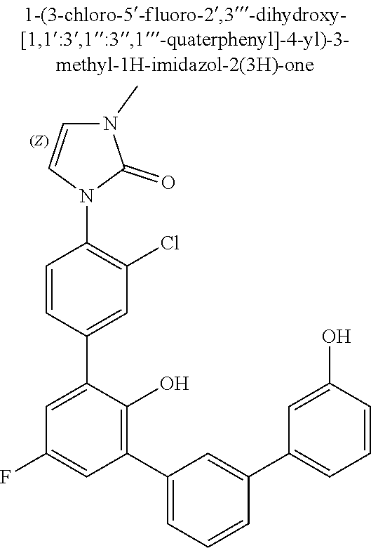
N1(C)C=CN(C2=C(Cl)C=C(C3=CC(F)=CC(C4=CC=CC(C5=CC=CC(O)=C5)=C4)=C3O)C=C2)C1=O
